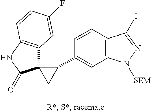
C12(C3=C(NC1=O)C=CC(F)=C3)CC2C1=CC2=C(C=C1)C(I)=NN2[SEM]
